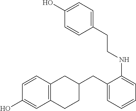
C1=CC2=C(C=C1O)CCC(CC1=CC=CC=C1NCCC1=CC=C(O)C=C1)C2
